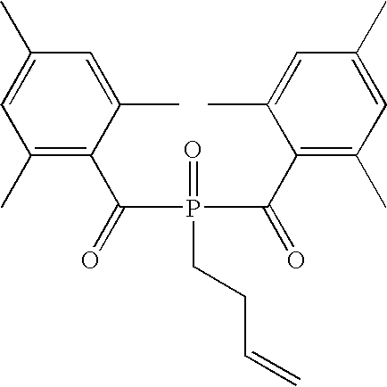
C1(C)=C(C(=O)P(C(=O)C2=C(C)C=C(C)C=C2C)(=O)CCC=C)C(C)=CC(C)=C1
